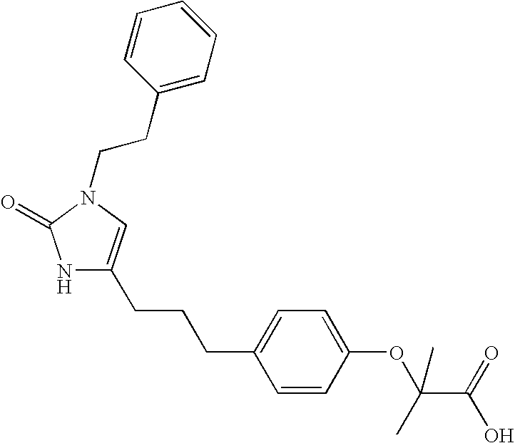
C1=CC(OC(C(=O)O)(C)C)=CC=C1CCCC1=CN(CCC2=CC=CC=C2)C(=O)N1
